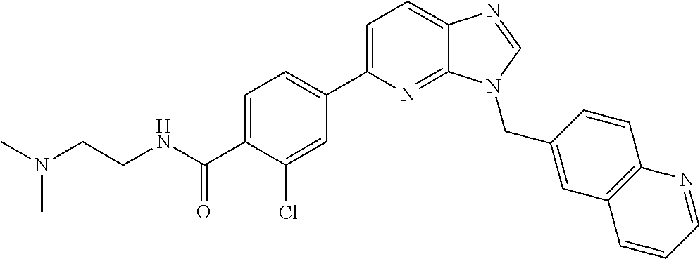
C1=C(C2=CC=C(C(NCCN(C)C)=O)C(Cl)=C2)N=C2C(=C1)N=CN2CC1=CC2=C(C=C1)N=CC=C2
